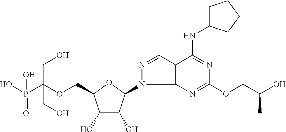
C(OCC1C(O)C(O)C(N2C3=C(C=N2)C(NC2CCCC2)=NC(OCC(O)C)=N3)O1)(P(O)(=O)O)(CO)CO
